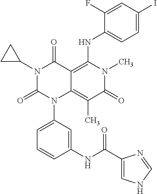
N1(C2CC2)C(=O)N(C2=CC=CC(NC(C3=CNC=N3)=O)=C2)C2=C(C)C(=O)N(C)C(NC3=CC=C(I)C=C3F)=C2C1=O
